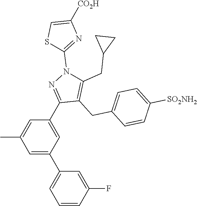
S1C=C([CO2H])N=C1N1C(CC2CC2)=C(CC2=CC=C([SO2NH2])C=C2)C(C2=CC(C3=CC=CC(F)=C3)=CC(C)=C2)=N1
